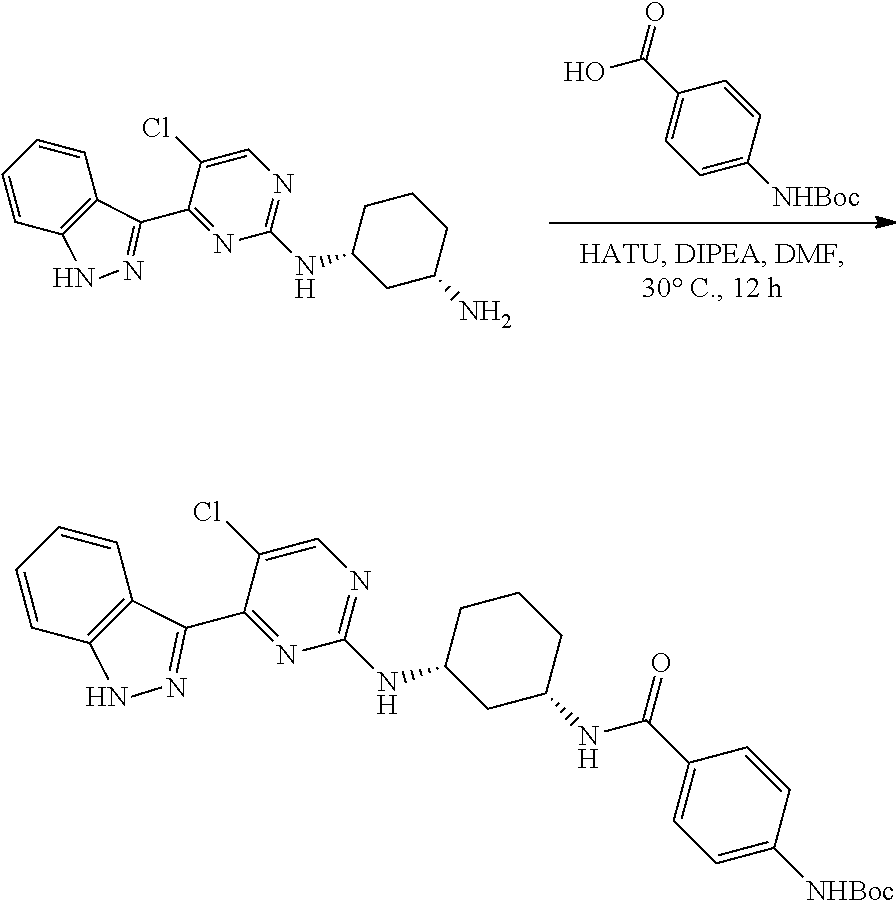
OC(C1=CC=C([NHBoc])C=C1)=O.C1(Cl)=CN=C(NC2CCCC(N)C2)N=C1C1=NNC2=C1C=CC=C2.C1(Cl)=CN=C(NC2CCCC(NC(C3=CC=C([NHBoc])C=C3)=O)C2)N=C1C1=NNC2=C1C=CC=C2
